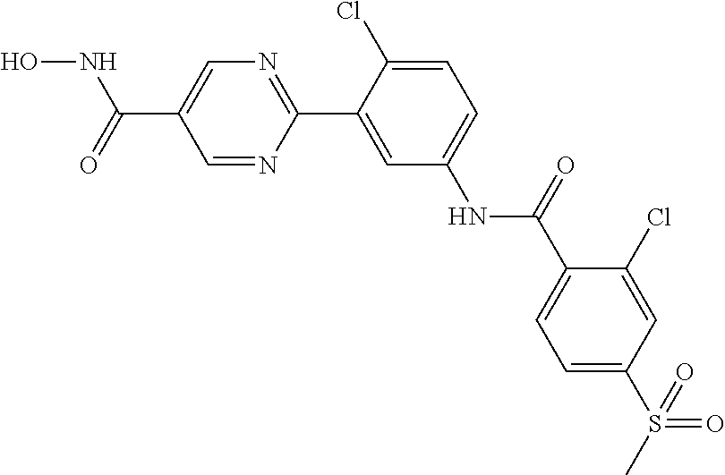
C1(C(NO)=O)=CN=C(C2=CC(NC(C3=CC=C(S(=O)(C)=O)C=C3Cl)=O)=CC=C2Cl)N=C1
